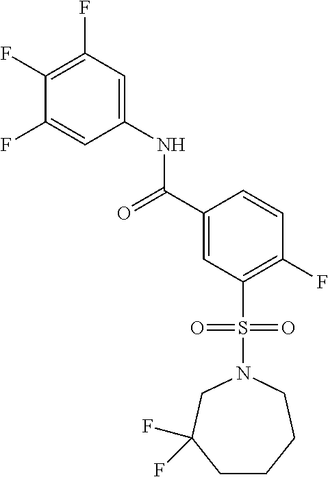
C(C1=CC(S(N2CCCCC(F)(F)C2)(=O)=O)=C(F)C=C1)(=O)NC1=CC(F)=C(F)C(F)=C1
